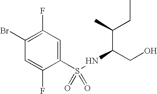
C1(Br)=C(F)C=C(S(NC(C(C)CC)CO)(=O)=O)C(F)=C1
